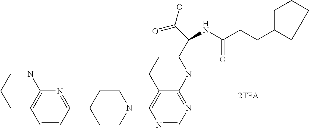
N1(C2=C(CC)C(NCC(C(=O)O)NC(=O)CCC3CCCC3)=NC=N2)CCC(C2=NC3=C(C=C2)CCCN3)CC1
